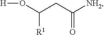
[H]OC(CC([NH2])=O)[R1]
